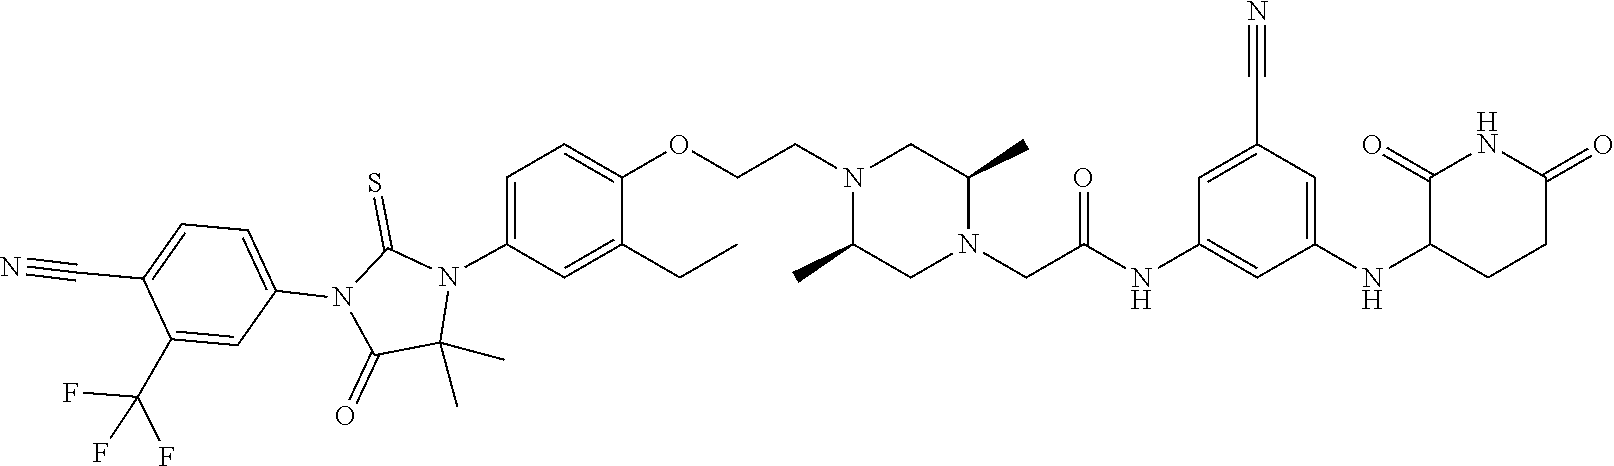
C1(C)(C)N(C2=CC=C(OCCN3C(C)CN(CC(NC4=CC(NC5C(=O)NC(=O)CC5)=CC(C#N)=C4)=O)C(C)C3)C(CC)=C2)C(=S)N(C2=CC=C(C#N)C(C(F)(F)F)=C2)C1=O
